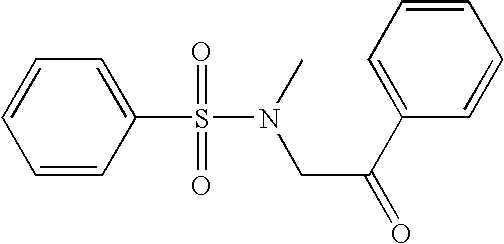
C1=CC(S(N(CC(C2=CC=CC=C2)=O)C)(=O)=O)=CC=C1
